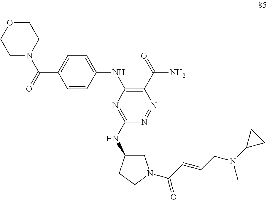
C1OCCN(C(=O)C2=CC=C(NC3=C(C(N)=O)N=NC(NC4CN(C(C=CCN(C5CC5)C)=O)CC4)=N3)C=C2)C1
